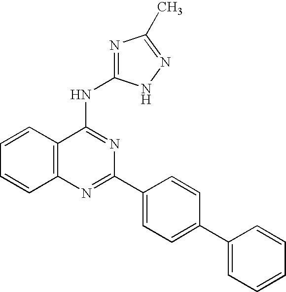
C12=C(N=C(C3=CC=C(C4=CC=CC=C4)C=C3)N=C1NC1=NC(C)=NN1)C=CC=C2
